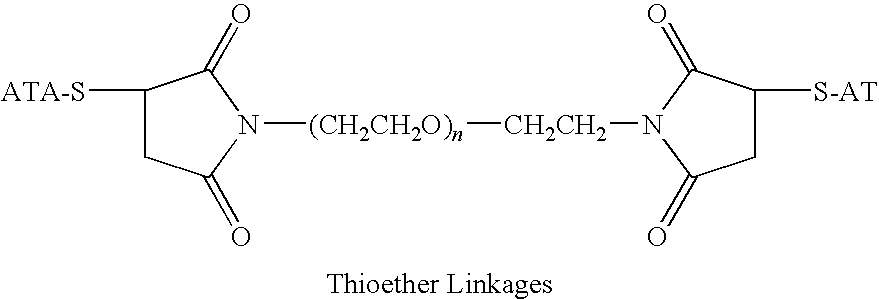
N1([(CH2CH2O)n][CH2CH2]N2C(=O)CC([S-AT])C2=O)C(=O)C([ATA-S])CC1=O
